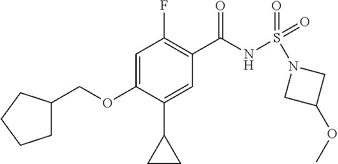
C1=C(OCC2CCCC2)C(C2CC2)=CC(C(NS(N2CC(OC)C2)(=O)=O)=O)=C1F
